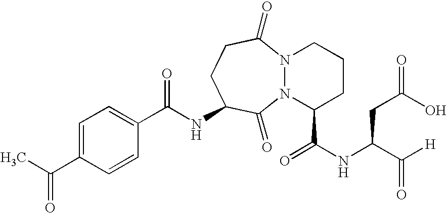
C(NC1CCC(=O)N2N(C1=O)C(C(NC(C([H])=O)CC(O)=O)=O)CCC2)(C1=CC=C(C(C)=O)C=C1)=O
